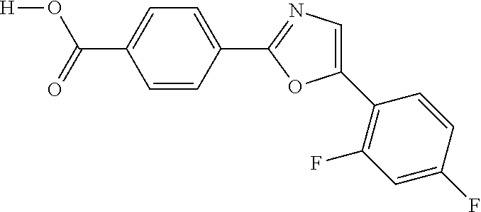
[H]OC(=O)C1=CC=C(C2=NC=C(C3=C(F)C=C(F)C=C3)O2)C=C1
